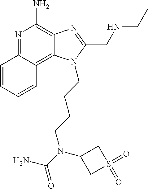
N1=C2C(=C3C(=C1N)N=C(CNCC)N3CCCCN(C(=O)N)C1CS(=O)(=O)C1)C=CC=C2
